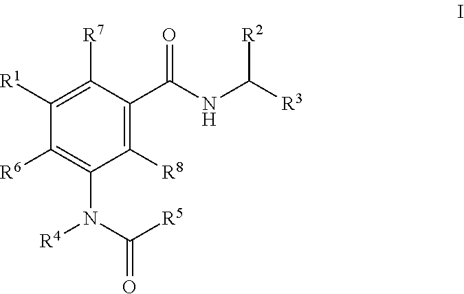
C1([R1])=C([R7])C(C(NC([R3])[R2])=O)=C([R8])C(N(C([R5])=O)[R4])=C1[R6]
